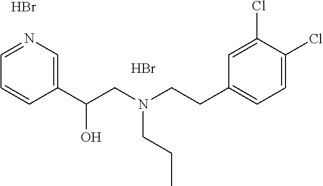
C1=NC=C(C(O)CN(CCC)CCC2=CC=C(Cl)C(Cl)=C2)C=C1.Br.Br
